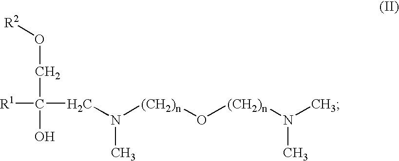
[R2]OCC(O)([R1])CN([(CH2)n]O[(CH2)n]N(C)C)C
